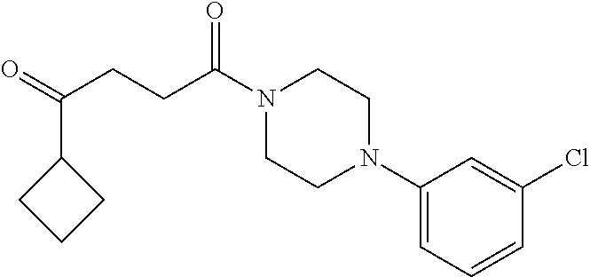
C1(N2CCN(C(CCC(=O)C3CCC3)=O)CC2)=CC=CC(Cl)=C1
